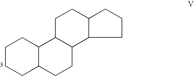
C1CCC2C1C1C(CC2)C2C(CC1)CCCC2
